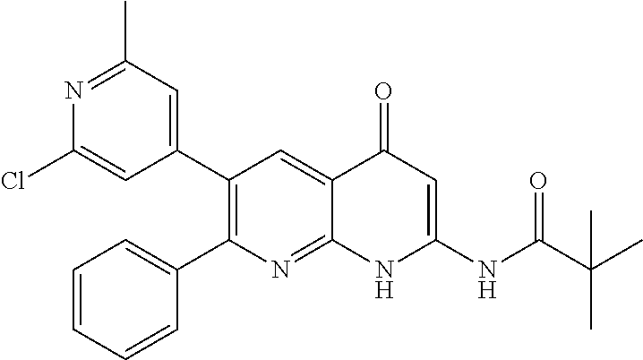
N1=C(C)C=C(C2=C(C3=CC=CC=C3)N=C3C(=C2)C(=O)C=C(NC(C(C)(C)C)=O)N3)C=C1Cl
